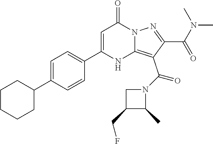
C1C(CF)C(C)N1C(C1=C2NC(C3=CC=C(C4CCCCC4)C=C3)=CC(=O)N2N=C1C(N(C)C)=O)=O
